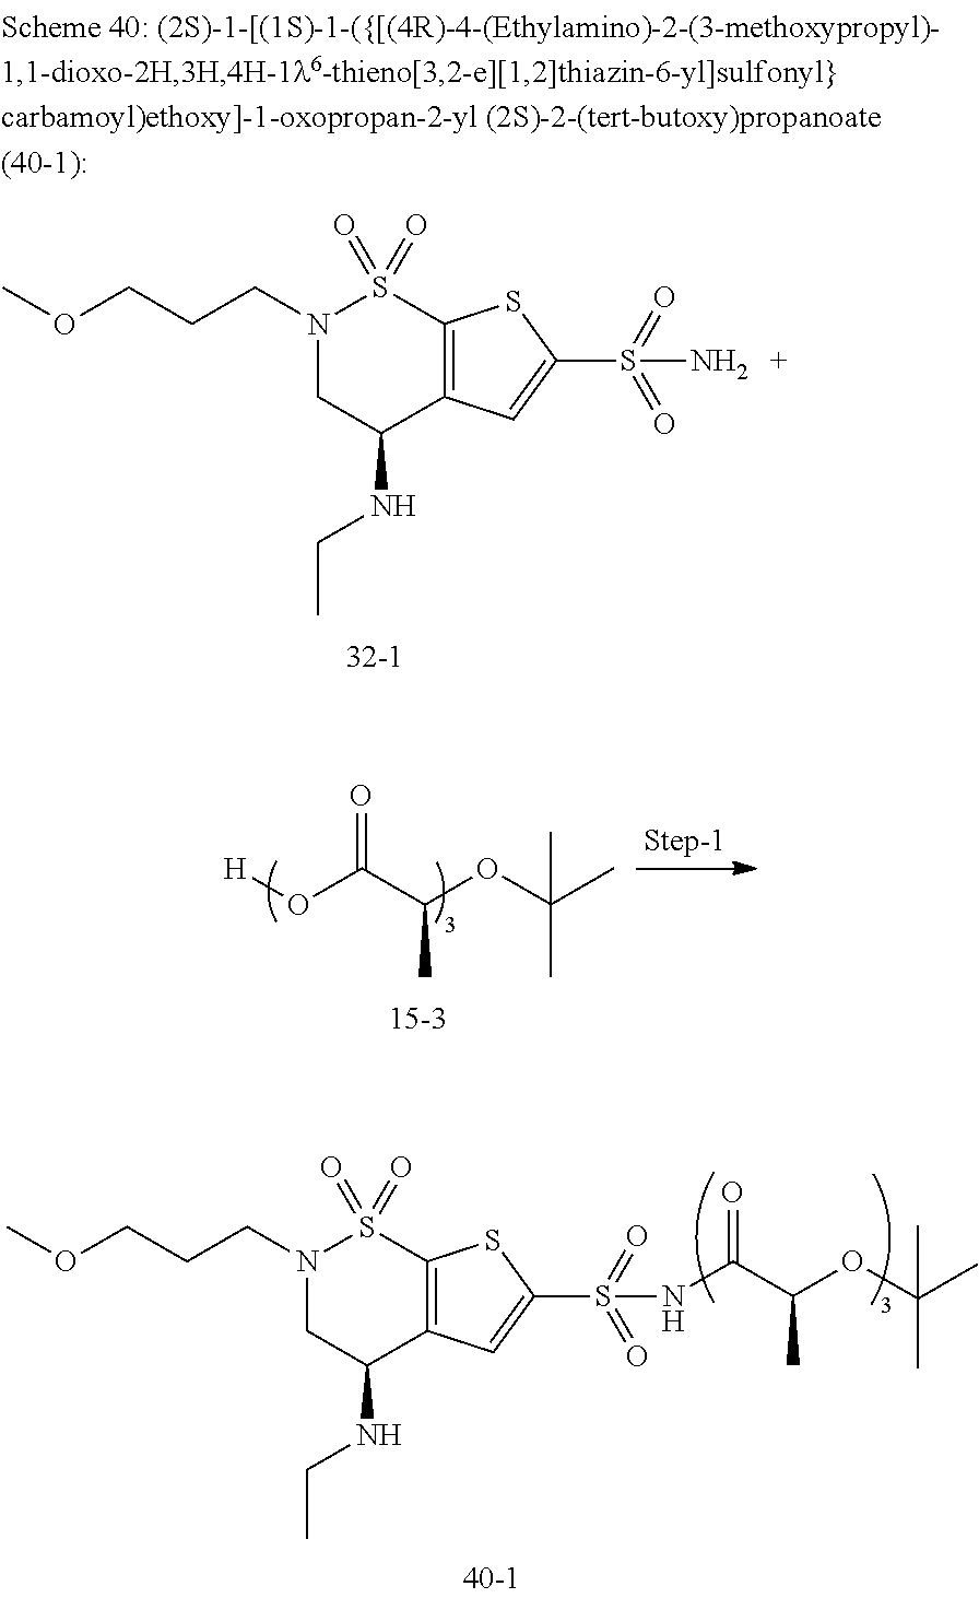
N1(CCCOC)CC(NCC)C2=C(S1(=O)=O)SC(S(=O)(=O)N)=C2.N1(CCCOC)CC(NCC)C2=C(S1(=O)=O)SC(S(=O)(=O)NC(=O)C(OC(C)(C)C)C)=C2.O=C(C(OC(C)(C)C)C)O[H]
